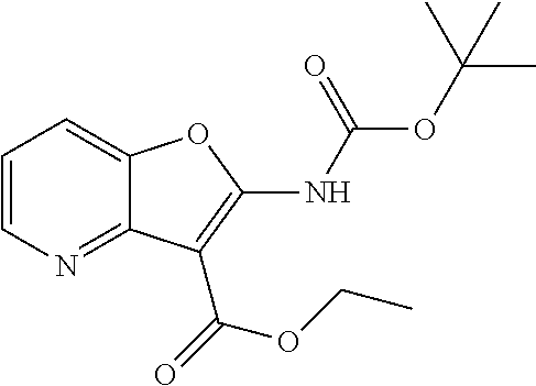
C1=CN=C2C(=C1)OC(NC(OC(C)(C)C)=O)=C2C(=O)OCC
